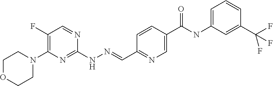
C1OCCN(C2=C(F)C=NC(NN=CC3=NC=C(C(NC4=CC=CC(C(F)(F)F)=C4)=O)C=C3)=N2)C1
